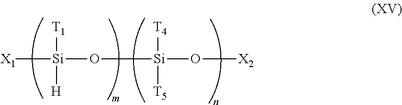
[X1][Si](O[Si](O[X2])([T4])[T5])([T1])[H]
